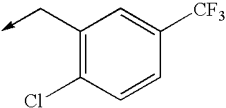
C1(C->C)=C(Cl)C=CC([CF3])=C1
